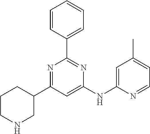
C1C(C2=NC(C3=CC=CC=C3)=NC(NC3=CC(C)=CC=N3)=C2)CCCN1
